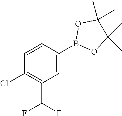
C1(Cl)=C(C(F)F)C=C(B2OC(C)(C)C(C)(C)O2)C=C1
